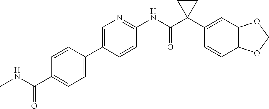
C1=CC(C2=CN=C(NC(C3(C4=CC5=C(C=C4)OCO5)CC3)=O)C=C2)=CC=C1C(NC)=O
